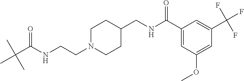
N(CCN1CCC(CNC(C2=CC(OC)=CC(C(F)(F)F)=C2)=O)CC1)C(C(C)(C)C)=O
